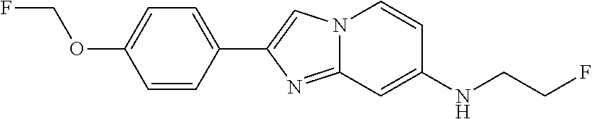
N12C(=NC(C3=CC=C(OCF)C=C3)=C1)C=C(NCCF)C=C2
